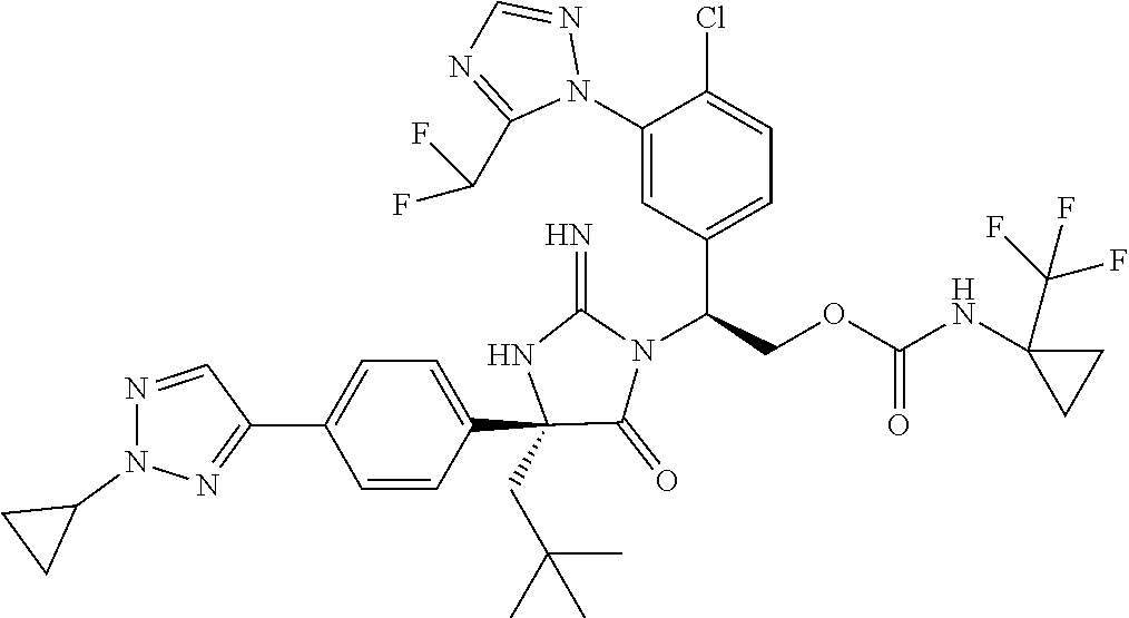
C1(C2=NN(C3CC3)N=C2)=CC=C(C2(CC(C)(C)C)C(=O)N(C(C3=CC=C(Cl)C(N4N=CN=C4C(F)F)=C3)COC(=O)NC3(C(F)(F)F)CC3)C(=N)N2)C=C1
